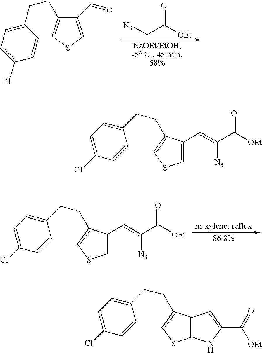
C(C([OEt])=O)[N3].C1(CCC2=CSC=C2C=O)=CC=C(Cl)C=C1.C1(CCC2=CSC=C2C=C(C([OEt])=O)[N3])=CC=C(Cl)C=C1.C1(CCC2=CSC=C2C=C(C([OEt])=O)[N3])=CC=C(Cl)C=C1.C1(CCC2=CSC3=C2C=C(C(=O)[OEt])N3)=CC=C(Cl)C=C1
